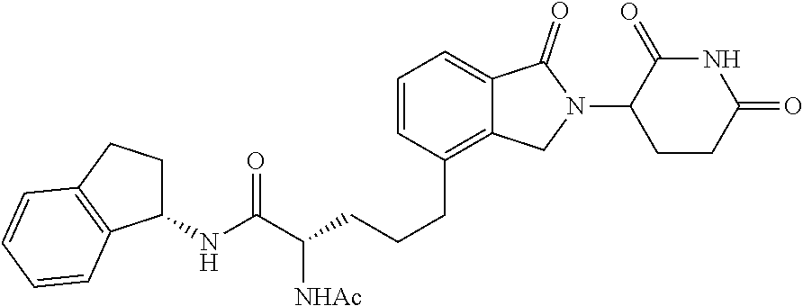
C1=CC(CCCC(C(NC2CCC3=C2C=CC=C3)=O)[NHAc])=C2C(=C1)C(=O)N(C1CCC(=O)NC1=O)C2
